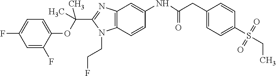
C1=C(F)C=C(F)C(OC(C)(C)C2=NC3=C(N2CCF)C=CC(NC(CC2=CC=C(S(CC)(=O)=O)C=C2)=O)=C3)=C1
